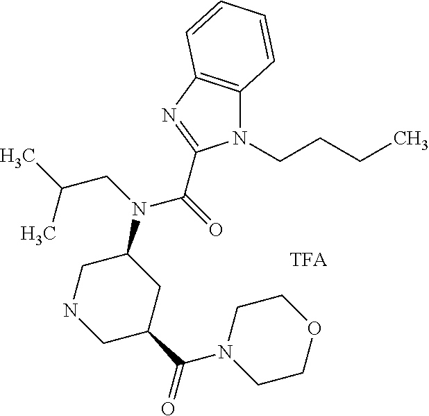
C1C(C(N2CCOCC2)=O)CC(N(CC(C)C)C(=O)C2=NC3=C(N2CCCC)C=CC=C3)CN1
